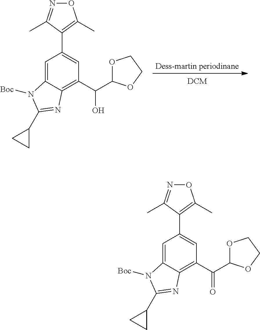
[Dess-martin periodinane].C12=CC(C3=C(C)ON=C3C)=CC(C(O)C3OCCO3)=C1N=C(C1CC1)N2[Boc].C12=CC(C3=C(C)ON=C3C)=CC(C(=O)C3OCCO3)=C1N=C(C1CC1)N2[Boc]
